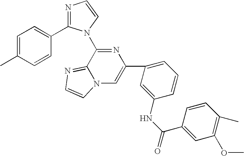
C1(C2=CN3C(=NC=C3)C(N3C(C4=CC=C(C)C=C4)=NC=C3)=N2)=CC=CC(NC(=O)C2=CC(OC)=C(C)C=C2)=C1
